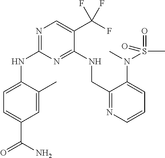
N1=C(NC2=CC=C(C(N)=O)C=C2C)N=C(NCC2=NC=CC=C2N(S(=O)(C)=O)C)C(C(F)(F)F)=C1
